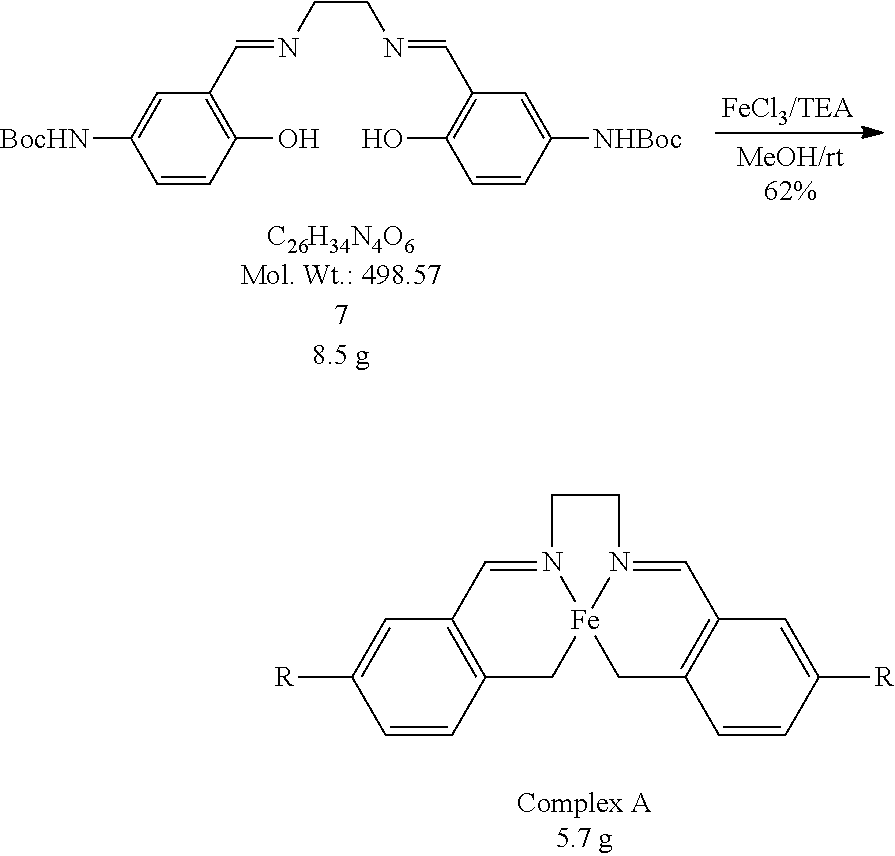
C1=CC2=C(C=C1[R])C=N1CCN3=CC4=C(C=CC([R])=C4)C[Fe]13C2.[FeCl3/TEA].C1=CC(O)=C(C=NCCN=CC2=C(O)C=CC([NHBoc])=C2)C=C1[BocHN]
